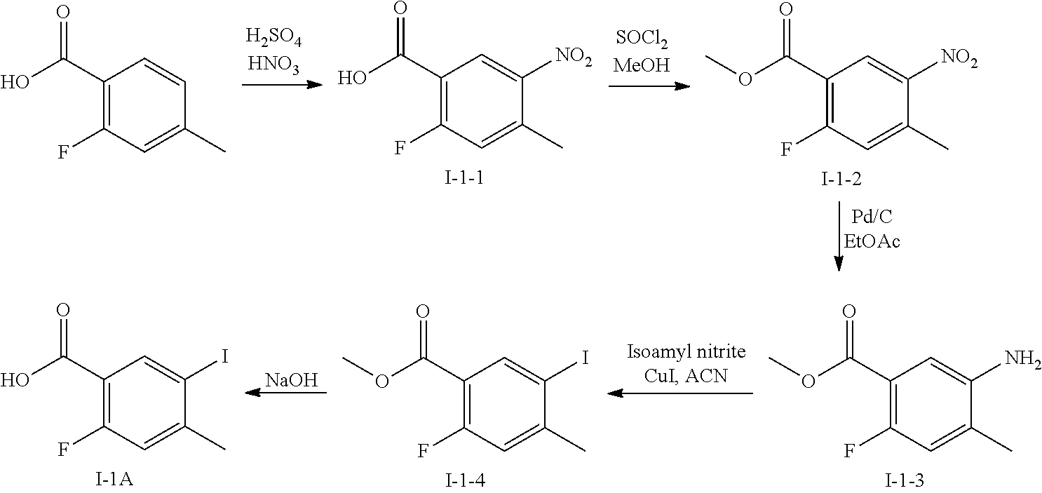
C1(C(O)=O)=C(F)C=C(C)C=C1.C1(C(O)=O)=C(F)C=C(C)C([NO2])=C1.C1(C(OC)=O)=C(F)C=C(C)C([NO2])=C1.C1(C(O)=O)=C(F)C=C(C)C(I)=C1.[NaOH].C1(C(OC)=O)=C(F)C=C(C)C(I)=C1.C1(C(OC)=O)=C(F)C=C(C)C(N)=C1
